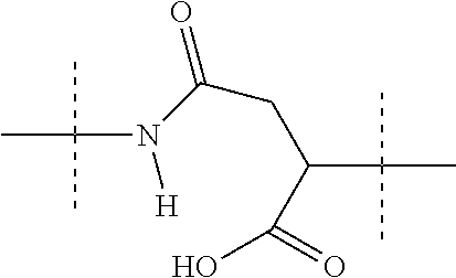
CC(N([H])C(CC(C(O)=O)C(C)(C)C)=O)(C)C
